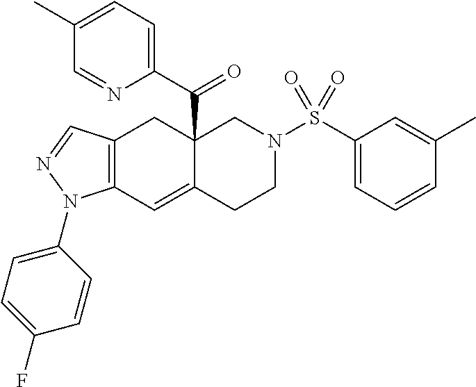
C12(C(C3=CC=C(C)C=N3)=O)C(=CC3=C(C1)C=NN3C1=CC=C(F)C=C1)CCN(S(C1=CC=CC(C)=C1)(=O)=O)C2
